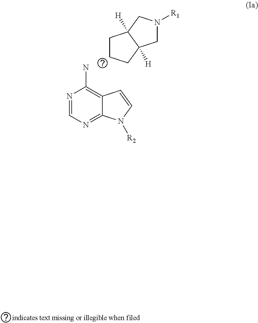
N1=CN=C2C(=C1N)C=CN2[R2].C1CCC2([H])C1([H])CN([R1])C2
